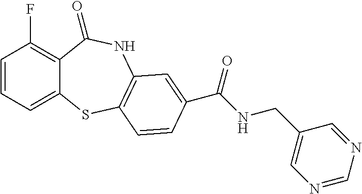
C1=CC=C2C(=C1F)C(=O)NC1=C(S2)C=CC(C(NCC2=CN=CN=C2)=O)=C1
